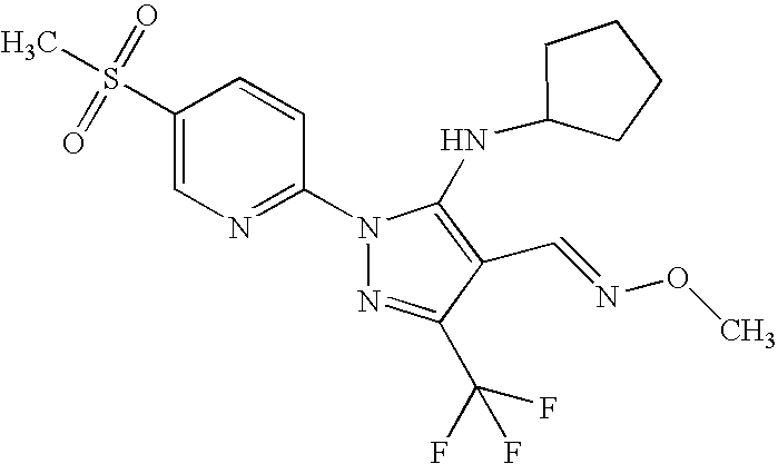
C1(S(=O)(=O)C)=CN=C(N2N=C(C(F)(F)F)C(C=NOC)=C2NC2CCCC2)C=C1
